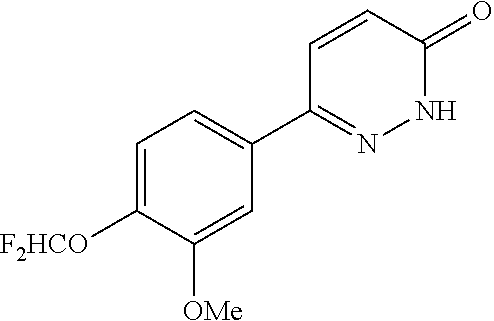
C1=C([F2HCO])C([OMe])=CC(C2=NNC(=O)C=C2)=C1
